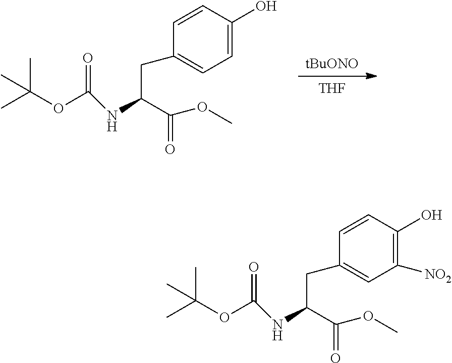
[THF].[tBuONO].CC(OC(=O)NC(C(OC)=O)CC1=CC=C(O)C=C1)(C)C.CC(OC(=O)NC(C(OC)=O)CC1=CC([NO2])=C(O)C=C1)(C)C
